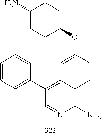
C1(C2=C3C=C(OC4CCC(N)CC4)C=CC3=C(N)N=C2)=CC=CC=C1
